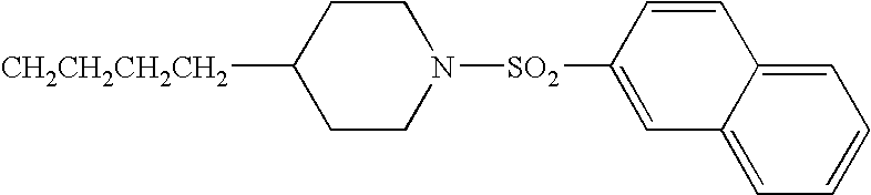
C1CC([CH2CH2CH2CH2])CCN1[SO2]C1=CC2=CC=CC=C2C=C1
